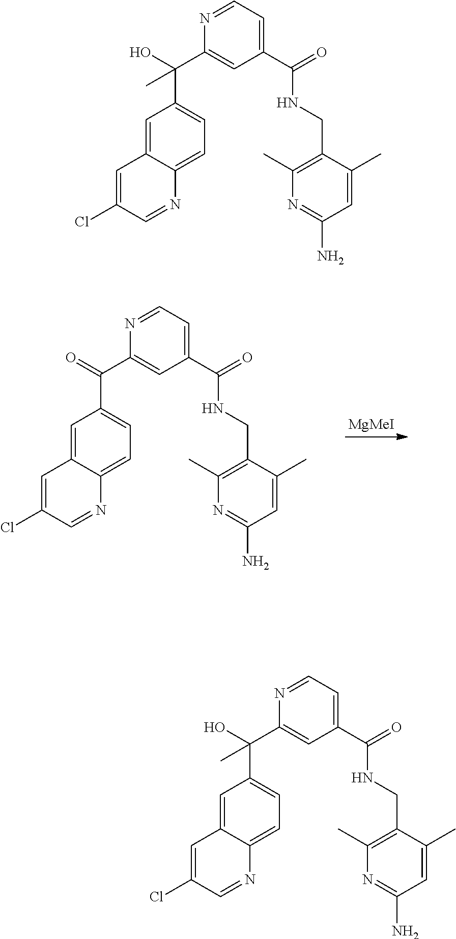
C1=C2C(=CC=C1C(C1=CC(C(=O)NCC3=C(C)N=C(N)C=C3C)=CC=N1)(O)C)N=CC(Cl)=C2.C1=C2C(=CC=C1C(C1=CC(C(=O)NCC3=C(C)N=C(N)C=C3C)=CC=N1)(O)C)N=CC(Cl)=C2.[MgMeI].C1=C2C(=CC=C1C(C1=CC(C(=O)NCC3=C(C)N=C(N)C=C3C)=CC=N1)=O)N=CC(Cl)=C2
